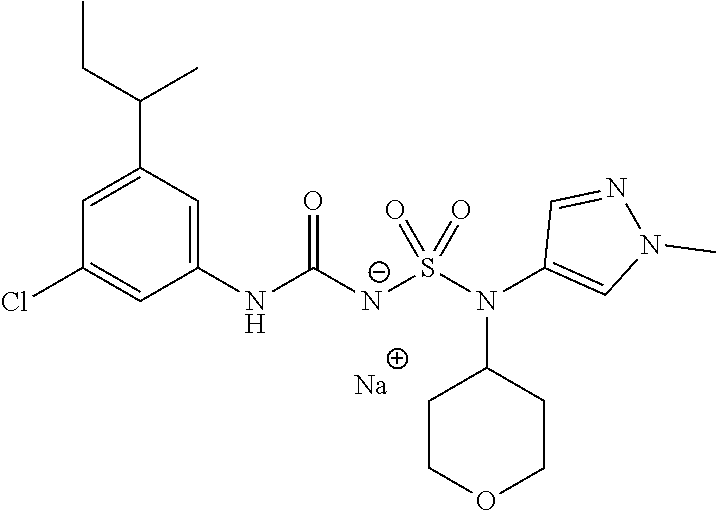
[Na].C1(NC([N-]S(N(C2=CN(C)N=C2)C2CCOCC2)(=O)=O)=O)=CC(C(C)CC)=CC(Cl)=C1
